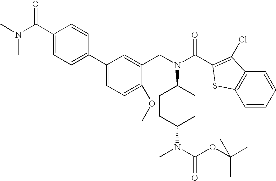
C1(C(N(C)C)=O)=CC=C(C2=CC=C(OC)C(CN(C3CCC(N(C)C(OC(C)(C)C)=O)CC3)C(C3=C(Cl)C4=C(S3)C=CC=C4)=O)=C2)C=C1
